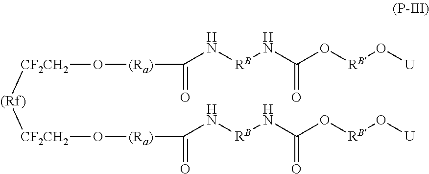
[CF2CH2]([(Rf)][CF2CH2]O[(Ra)]C(=O)N[RB]NC(O[RB]O[U])=O)O[(Ra)]C(=O)N[RB]NC(O[RB]O[U])=O
